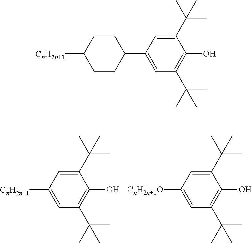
[CnH2n+1]C1=CC(C(C)(C)C)=C(O)C(C(C)(C)C)=C1.[CnH2n+1O]C1=CC(C(C)(C)C)=C(O)C(C(C)(C)C)=C1.C1(C2=CC(C(C)(C)C)=C(O)C(C(C)(C)C)=C2)CCC([CnH2n+1])CC1
